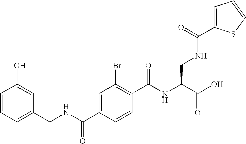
C1(O)=CC(CNC(C2=CC(Br)=C(C(NC(C(O)=O)CNC(=O)C3=CC=CS3)=O)C=C2)=O)=CC=C1
